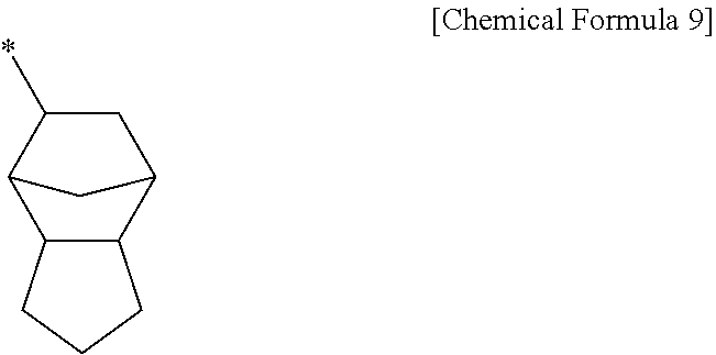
C1CCC2C1C1C(*)CC2C1
